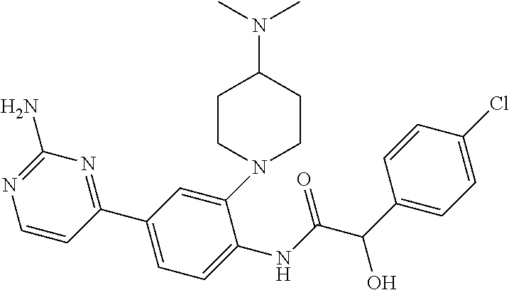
C1=C(NC(C(C2=CC=C(Cl)C=C2)O)=O)C(N2CCC(N(C)C)CC2)=CC(C2=NC(N)=NC=C2)=C1
